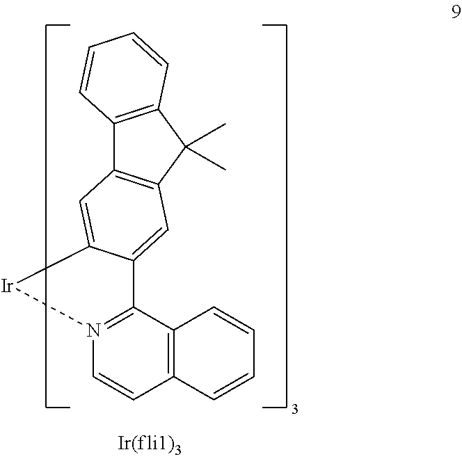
N12=C(C3=C(C=C1)C=CC=C3)C1=CC3=C(C4=C(C3(C)C)C=CC=C4)C=C1[Ir]2
